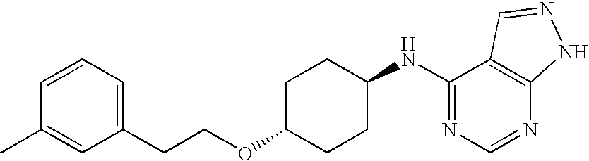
C1=CC=C(CCOC2CCC(NC3=NC=NC4=C3C=NN4)CC2)C=C1C
